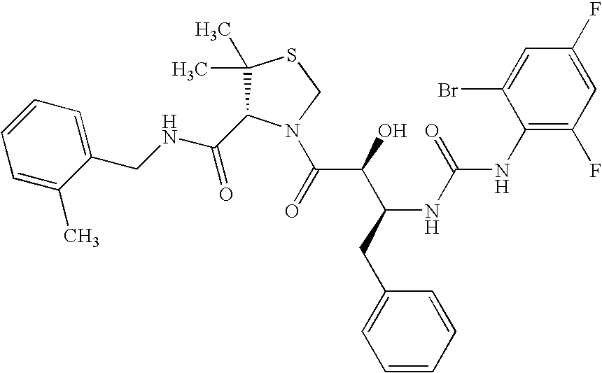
C(NCC1=CC=CC=C1C)(=O)C1C(C)(C)SCN1C(C(C(CC1=CC=CC=C1)NC(=O)NC1=C(F)C=C(F)C=C1Br)O)=O
